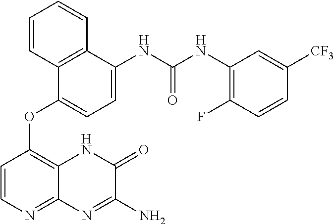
N(C(NC1=CC=C(OC2=C3C(=NC=C2)N=C(N)C(=O)N3)C2=C1C=CC=C2)=O)C1=C(F)C=CC([CF3])=C1
